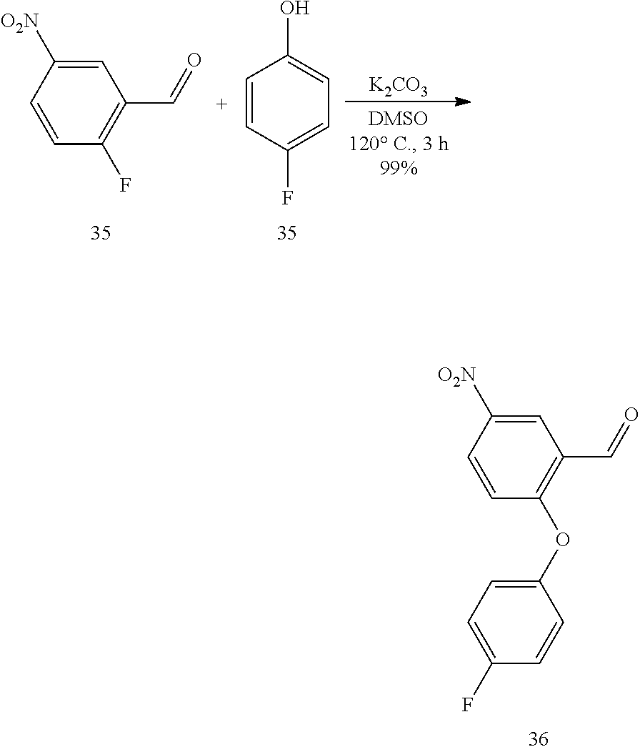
[K2CO3].C1=CC(F)=CC=C1O.C1=C([O2N])C=CC(F)=C1C=O.C1(OC2=C(C=O)C=C([O2N])C=C2)=CC=C(F)C=C1
